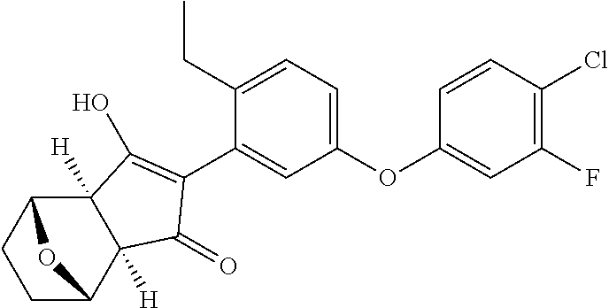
C1CC2C3([H])C([H])(C(=O)C(C4=CC(OC5=CC(F)=C(Cl)C=C5)=CC=C4CC)=C3O)C1O2
